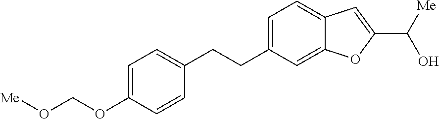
C1=C(CCC2=CC=C(OCO[Me])C=C2)C=C2C(=C1)C=C(C([Me])O)O2
